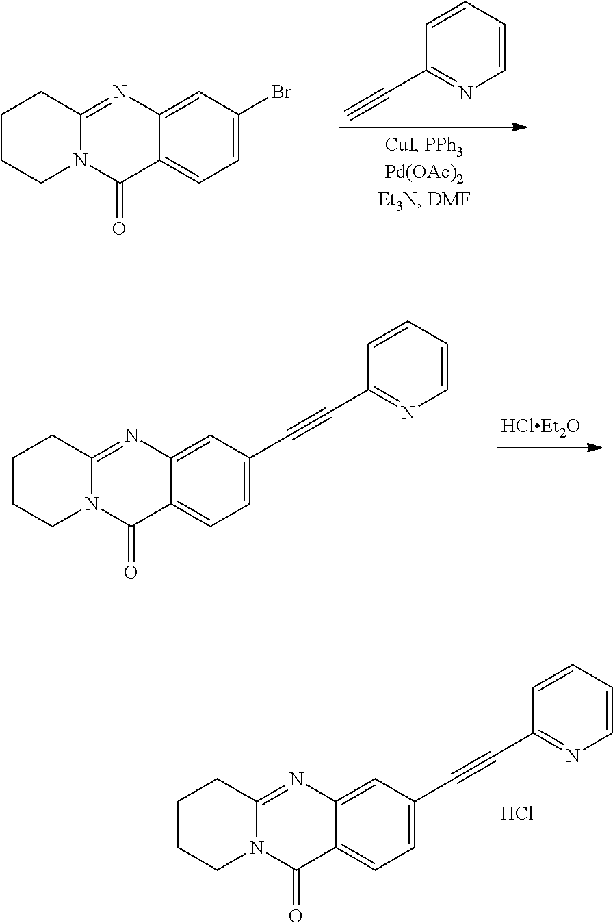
C1=CC=CN=C1C#C.C1CCN2C(=NC3=CC(Br)=CC=C3C2=O)C1.C1CCN2C(=NC3=CC(C#CC4=NC=CC=C4)=CC=C3C2=O)C1.C1CCN2C(=NC3=CC(C#CC4=NC=CC=C4)=CC=C3C2=O)C1.Cl
